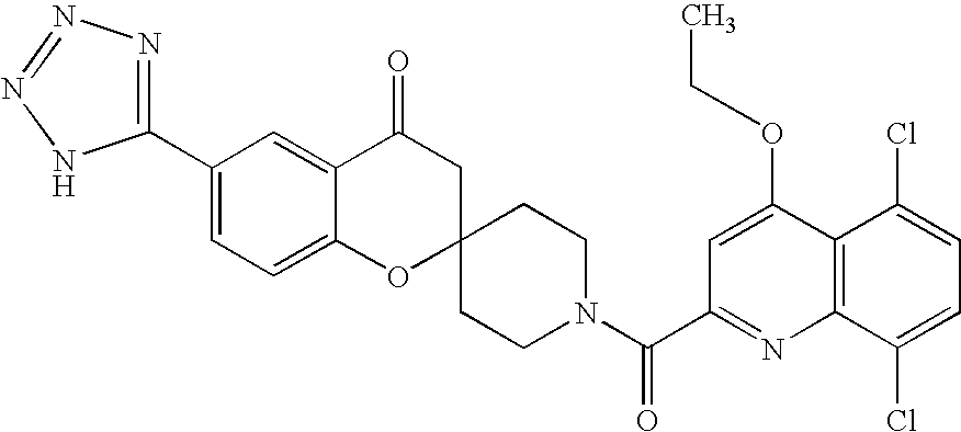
C12=CC=C(C3=NN=NN3)C=C1C(=O)CC1(O2)CCN(C(C2=NC3=C(C(OCC)=C2)C(Cl)=CC=C3Cl)=O)CC1
